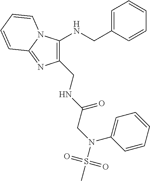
C1(CNC(CN(S(=O)(=O)C)C2=CC=CC=C2)=O)=C(NCC2=CC=CC=C2)N2C(=N1)C=CC=C2
